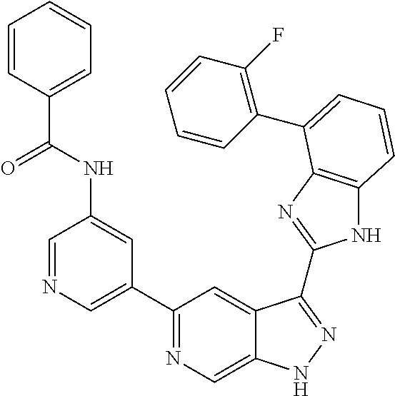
C1=NC=C(C2=NC=C3C(=C2)C(C2=NC4=C(N2)C=CC=C4C2=C(F)C=CC=C2)=NN3)C=C1NC(C1=CC=CC=C1)=O
